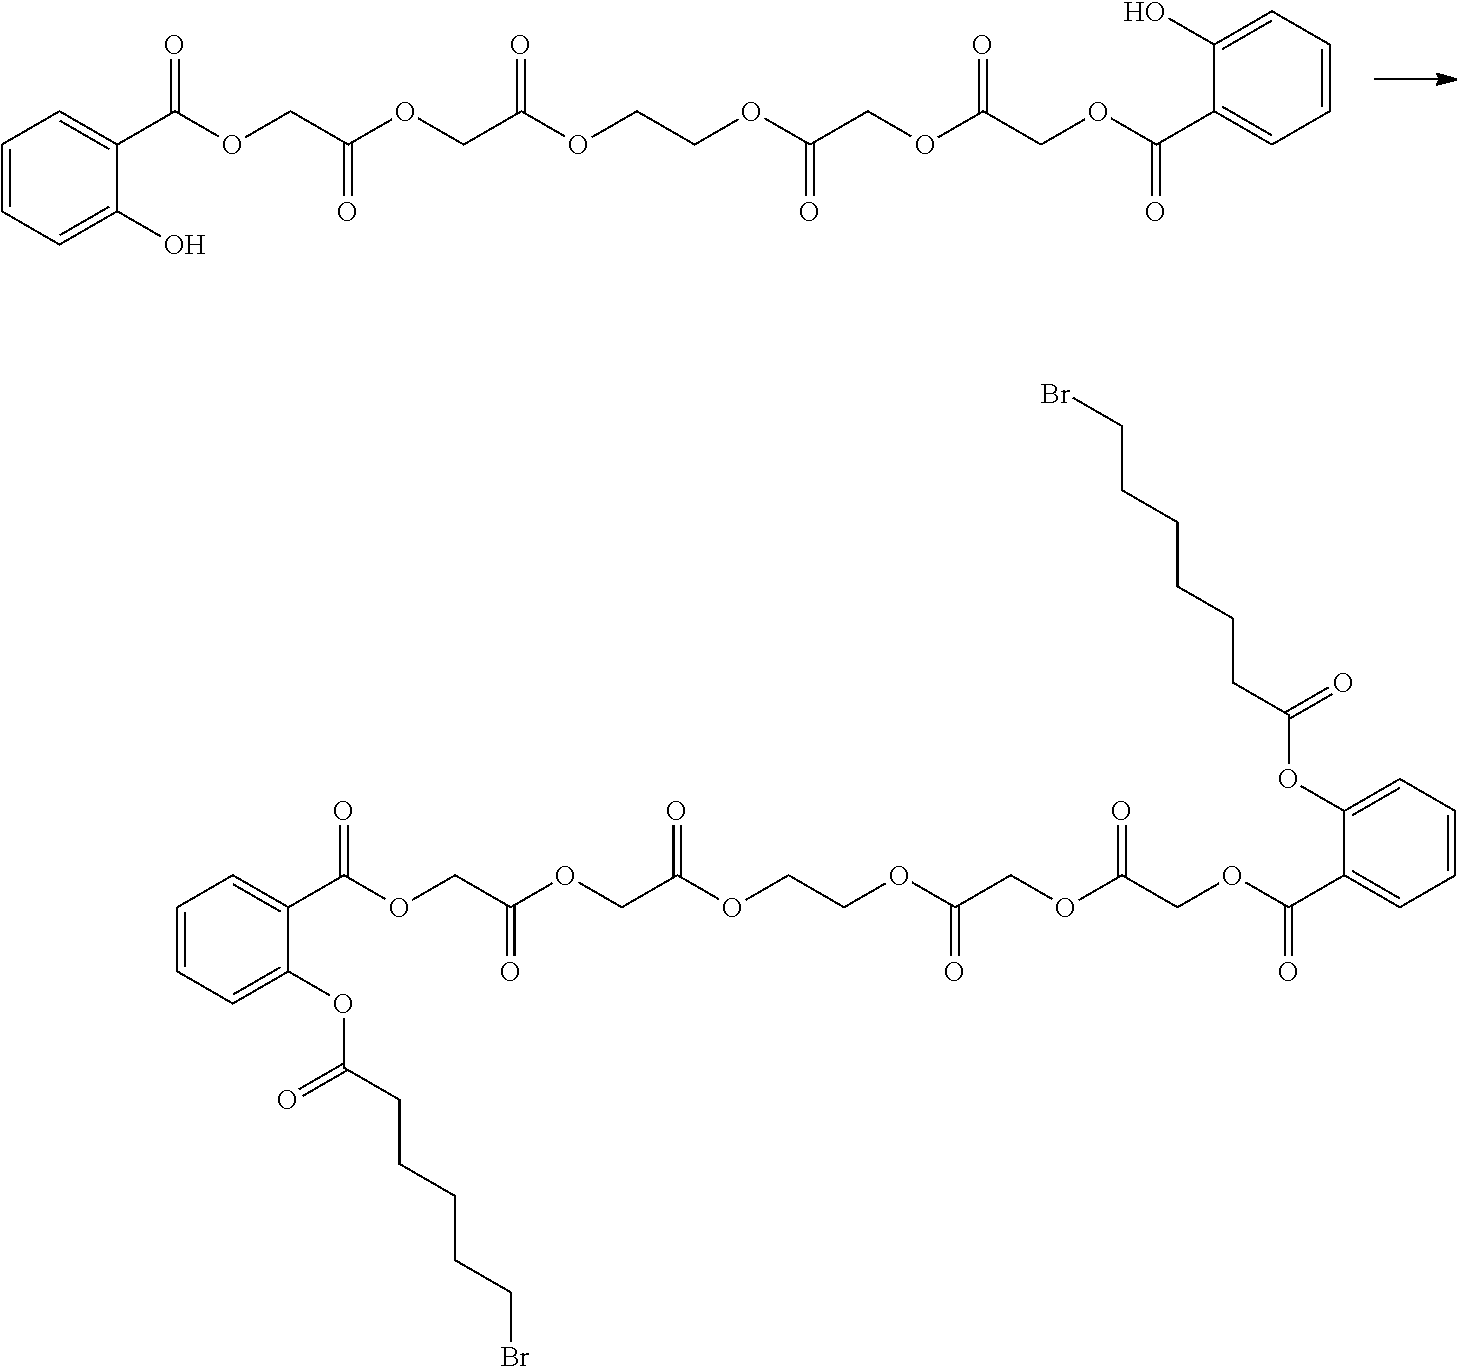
C1=CC=C(O)C(C(OCC(OCC(OCCOC(COC(COC(C2=CC=CC=C2O)=O)=O)=O)=O)=O)=O)=C1.C1=CC=C(OC(CCCCCBr)=O)C(C(OCC(OCC(OCCOC(COC(COC(C2=CC=CC=C2OC(CCCCCCBr)=O)=O)=O)=O)=O)=O)=O)=C1
